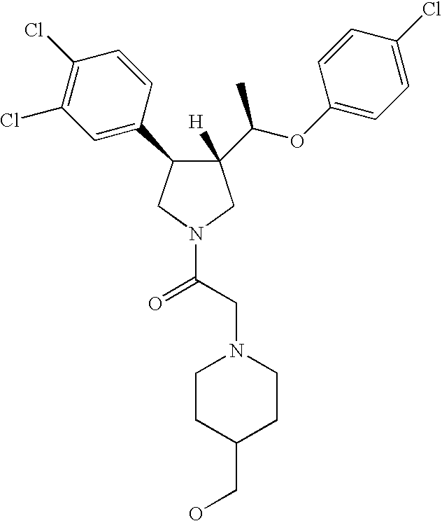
C1(C(OC2=CC=C(Cl)C=C2)C)([H])C(C2=CC(Cl)=C(Cl)C=C2)CN(C(CN2CCC(CO)CC2)=O)C1
